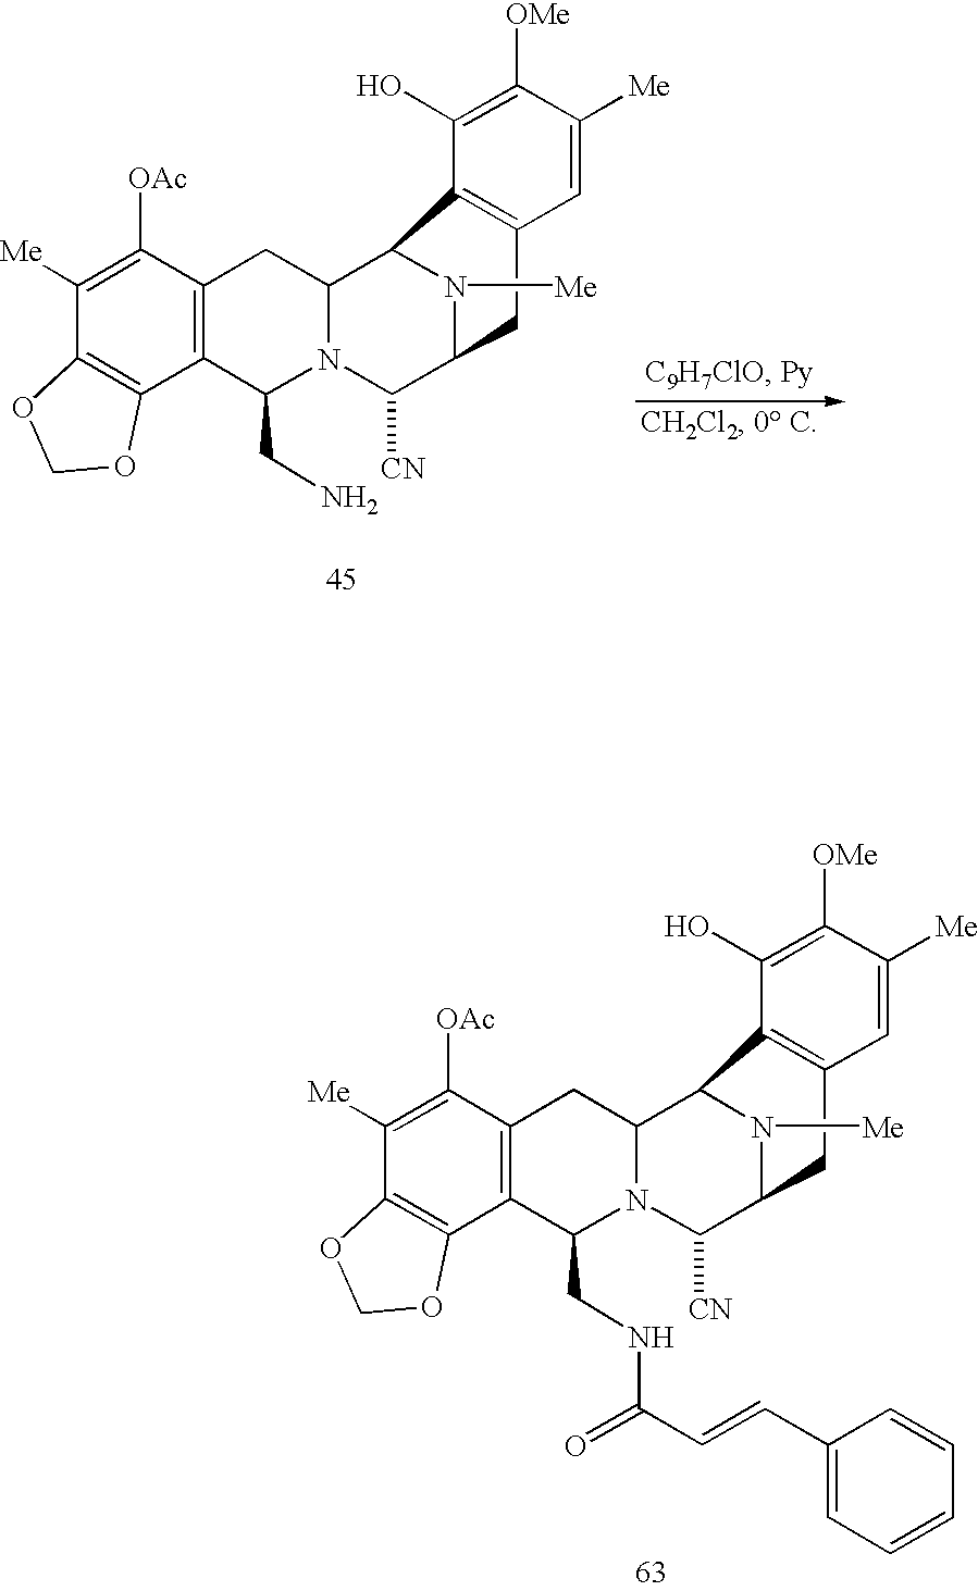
C1([Me])=C([OAc])C2=C(C3=C1OCO3)C(CNC(=O)C=CC1=CC=CC=C1)N1C(C3N([Me])C(C1[CN])CC1=C3C(O)=C([OMe])C([Me])=C1)C2.C1([Me])=C([OAc])C2=C(C3=C1OCO3)C(CN)N1C(C3N([Me])C(C1[CN])CC1=C3C(O)=C([OMe])C([Me])=C1)C2
